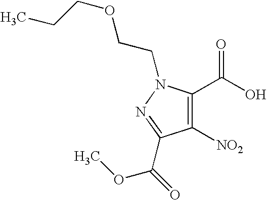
C1([NO2])=C(C(O)=O)N(CCOCCC)N=C1C(=O)OC
